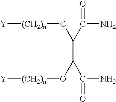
[Y][(CH2)n]CC(C(O[(CH2)n][Y])C(=O)N)C(N)=O
